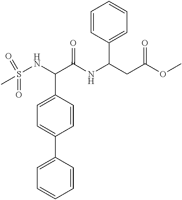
S(NC(C(NC(C1=CC=CC=C1)CC(OC)=O)=O)C1=CC=C(C2=CC=CC=C2)C=C1)(=O)(=O)C
